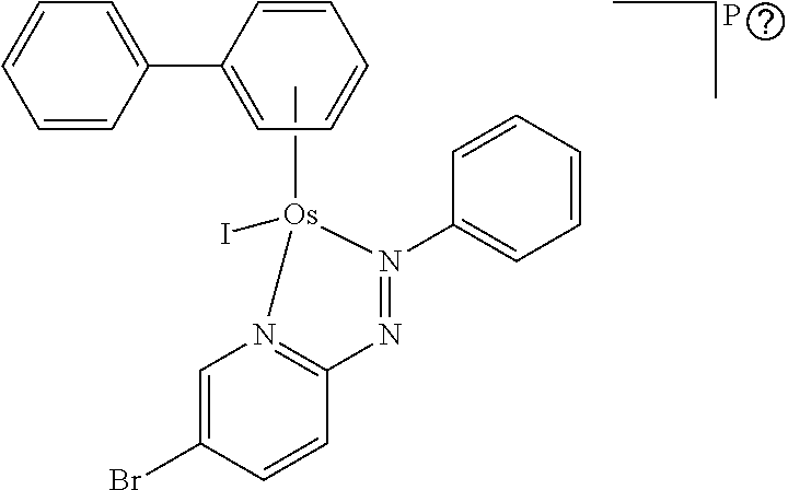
P.C[Os]1(I)N2=C(C=CC(Br)=C2)N=N1C1=CC=CC=C1.C1(C2=CC=CC=C2)=CC=CC=C1
